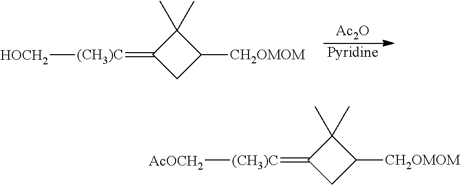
C1C([CH2OMOM])C(C)(C)C1=[(CH3)C][HOCH2].[Ac2O].[Pyridine].C1C([CH2OMOM])C(C)(C)C1=[(CH3)C][AcOCH2]
